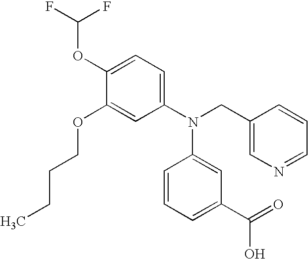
C1(OC(F)F)=CC=C(N(CC2=CN=CC=C2)C2=CC(C(=O)O)=CC=C2)C=C1OCCCC
